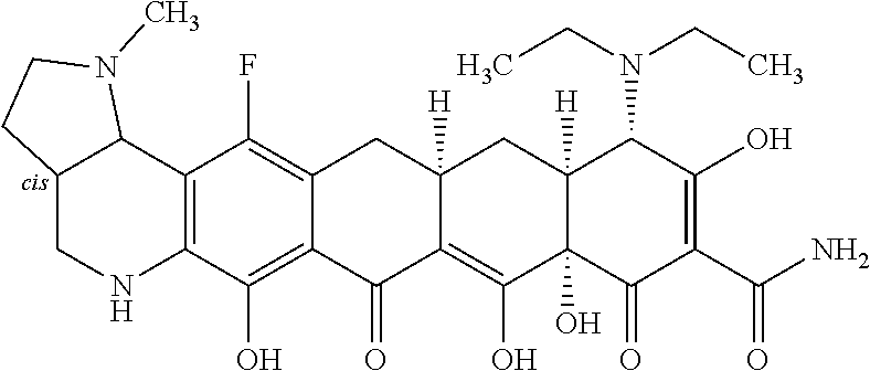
C12=C(C(O)=C3C(=C1F)CC1([H])CC4([H])C(N(CC)CC)C(O)=C(C(=O)N)C(=O)C4(O)C(O)=C1C3=O)NCC1C2N(C)CC1
